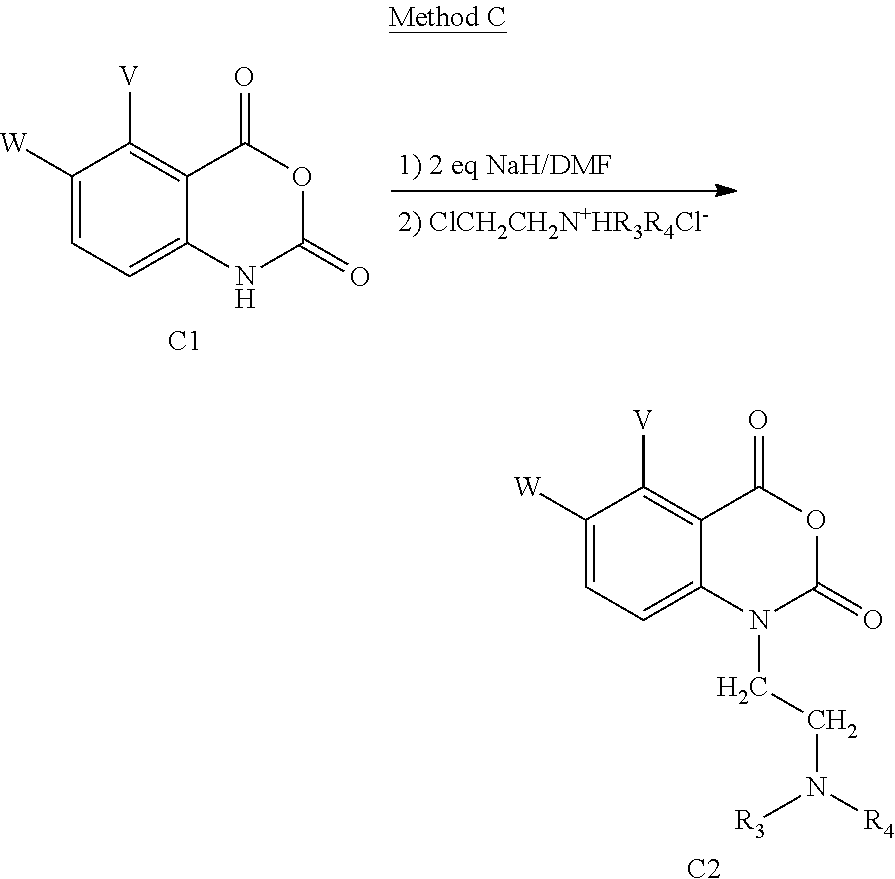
C1([W])=CC=C2C(=C1[V])C(=O)OC(=O)N2CCN([R4])[R3].[C2].C1([W])=CC=C2C(=C1[V])C(=O)OC(=O)N2.[C1]
